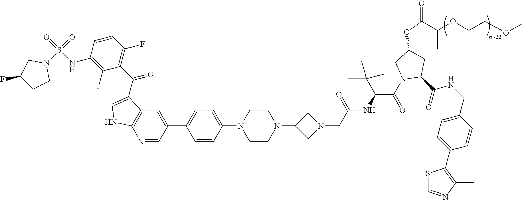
C1(F)=C(NS(=O)(N2CC(F)CC2)=O)C=CC(F)=C1C(=O)C1=CNC2=C1C=C(C1=CC=C(N3CCN(C4CN(CC(NC(C(N5C(C(=O)NCC6=CC=C(C7=C(C)N=CS7)C=C6)CC(OC(C(OCCOC)C)=O)C5)=O)C(C)(C)C)=O)C4)CC3)C=C1)C=N2
